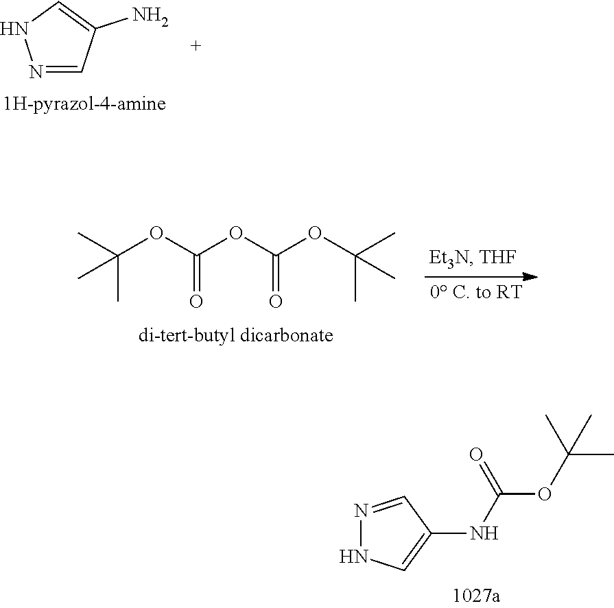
N1=CC(N)=CN1.CC(OC(OC(OC(C)(C)C)=O)=O)(C)C.N1=CC(NC(OC(C)(C)C)=O)=CN1
